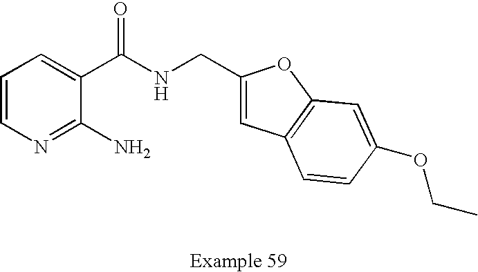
C1=CN=C(N)C(C(NCC2=CC3=C(O2)C=C(OCC)C=C3)=O)=C1
